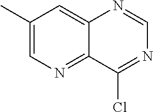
C1(C)=CN=C2C(=C1)N=CN=C2Cl
